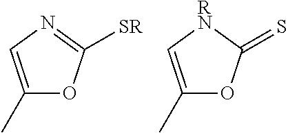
C1(C)=CN=C([SR])O1.C1(C)=C[RN]C(=S)O1
